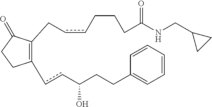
C1(ccC(CCC2=CC=CC=C2)O)=C(CccCCCC(NCC2CC2)=O)C(=O)CC1
